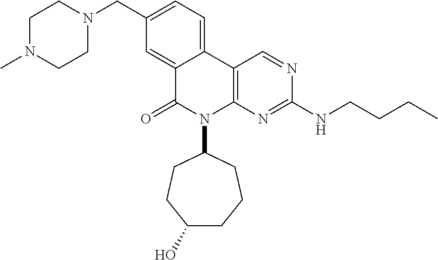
C1N(C)CCN(CC2=CC=C3C(=C2)C(=O)N(C2CCC(O)CCC2)C2=C3C=NC(NCCCC)=N2)C1
